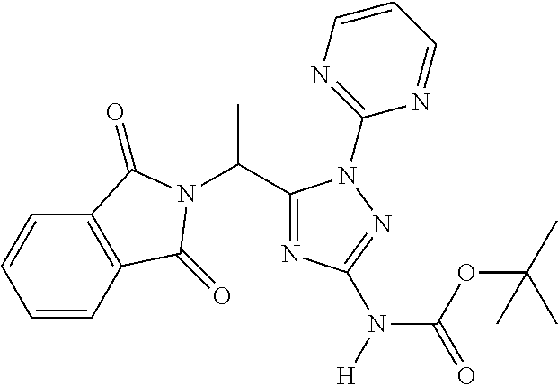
C1=CC2=C(C=C1)C(=O)N(C(C)C1=NC(N(C(=O)OC(C)(C)C)[H])=NN1C1=NC=CC=N1)C2=O
